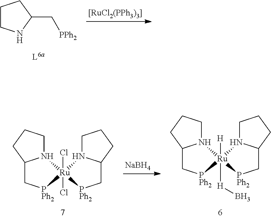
[NaBH4].C12C[PPh2][Ru]3(Cl)(Cl)(N1CCC2)N1C(C[PPh2]3)CCC1.C12C[PPh2][Ru]3([H]B)([H])(N1CCC2)N1C(C[PPh2]3)CCC1.[[RuCl2(PPh3)3]].C1CNC(C[PPh2])C1
